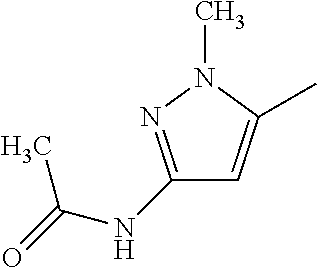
C1(NC(C)=O)=NN(C)C(C)=C1
